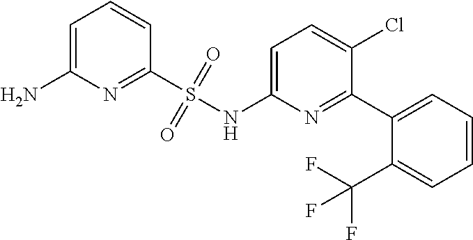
C1(S(NC2=CC=C(Cl)C(C3=CC=CC=C3C(F)(F)F)=N2)(=O)=O)=NC(N)=CC=C1
